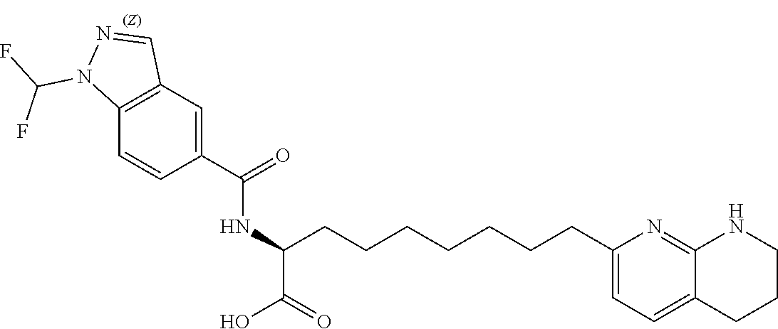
C1(C(=O)NC(C(=O)O)CCCCCCCC2=CC=C3C(=N2)NCCC3)=CC2=C(C=C1)N(C(F)F)N=C2
